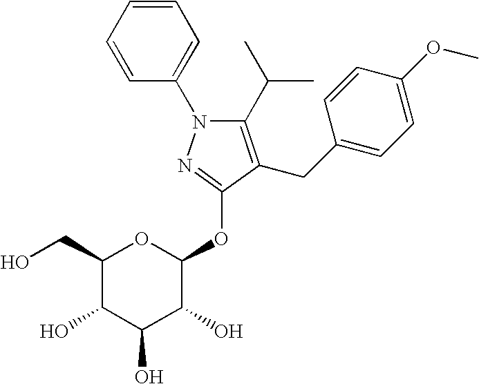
C1(C(C)C)=C(CC2=CC=C(OC)C=C2)C(OC2OC(CO)C(O)C(O)C2O)=NN1C1=CC=CC=C1
